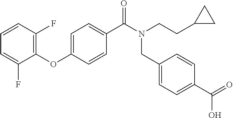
C1=CC(F)=C(OC2=CC=C(C(N(CCC3CC3)CC3=CC=C(C(=O)O)C=C3)=O)C=C2)C(F)=C1
